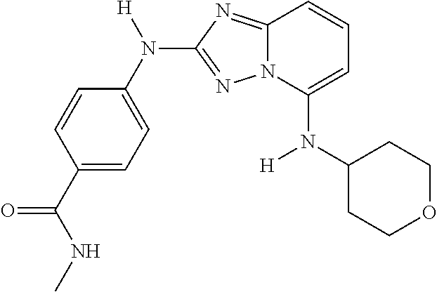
C1(C(NC)=O)=CC=C(N([H])C2=NN3C(=N2)C=CC=C3N(C2CCOCC2)[H])C=C1
